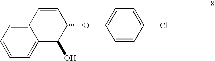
C12=CC=CC=C1C(O)C(OC1=CC=C(Cl)C=C1)C=C2
